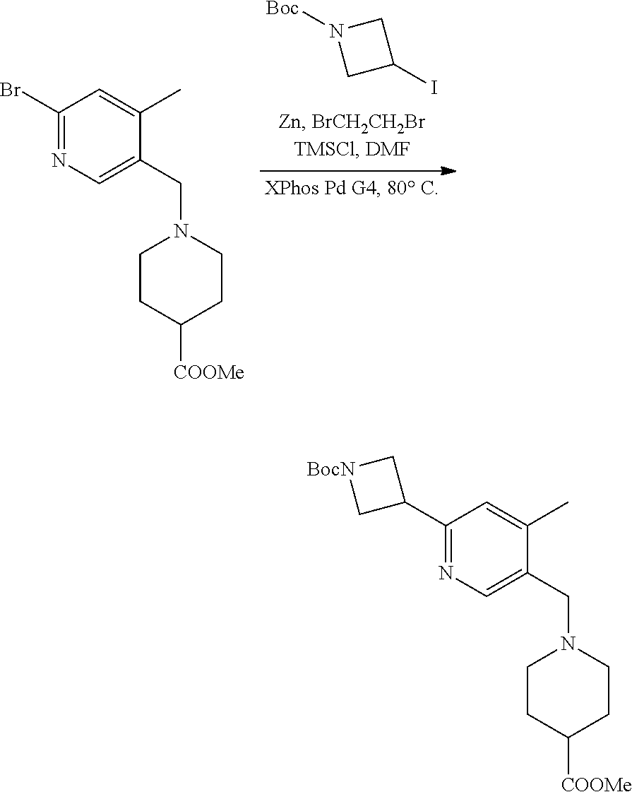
C1N([Boc])CC1I.C1(Br)=NC=C(CN2CCC([COOMe])CC2)C(C)=C1.C1(C2C[BocN]C2)=NC=C(CN2CCC([COOMe])CC2)C(C)=C1
